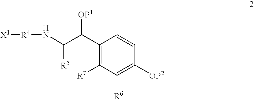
N(C(C(C1=C([R7])C([R6])=C([OP2])C=C1)[OP1])[R5])[R4][X1]
